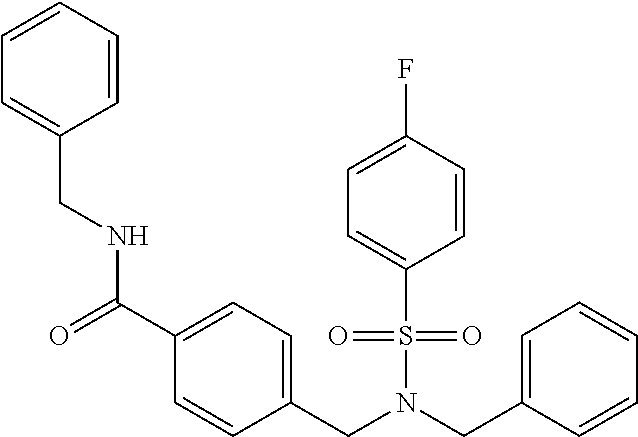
C1=CC=CC(CNC(=O)C2=CC=C(CN(S(=O)(=O)C3=CC=C(F)C=C3)CC3=CC=CC=C3)C=C2)=C1
